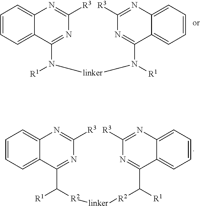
C1=CC=C2C(=C1)N=C([R3])N=C2N([linker]N(C1=NC([R3])=NC2=CC=CC=C21)[R1])[R1].C1=CC=C2C(=C1)N=C([R3])N=C2C([R2][linker][R2]C(C1=NC([R3])=NC2=CC=CC=C21)[R1])[R1]
